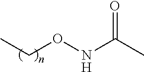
O(NC(C)=O)CC
